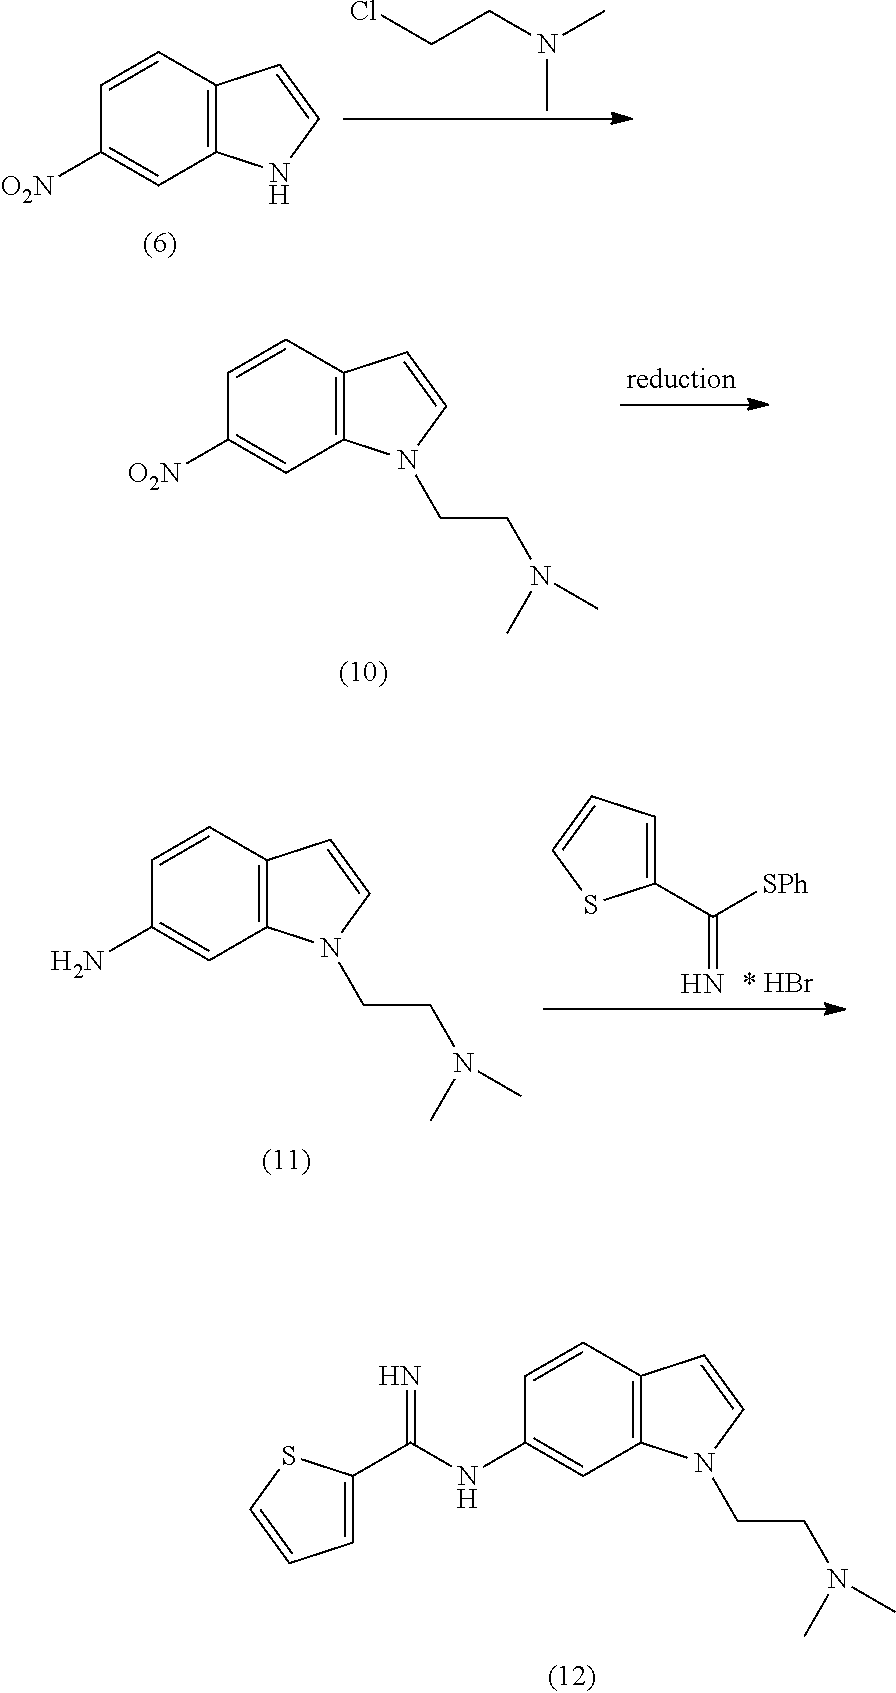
C1=CC2=C(C=C1NC(C1=CC=CS1)=N)N(CCN(C)C)C=C2.C1=CC2=C(C=C1[O2N])NC=C2.ClCCN(C)C.C1=CC2=C(C=C1[O2N])N(CCN(C)C)C=C2.C1(C([SPh])=N)=CC=CS1.C1=CC2=C(C=C1N)N(CCN(C)C)C=C2
